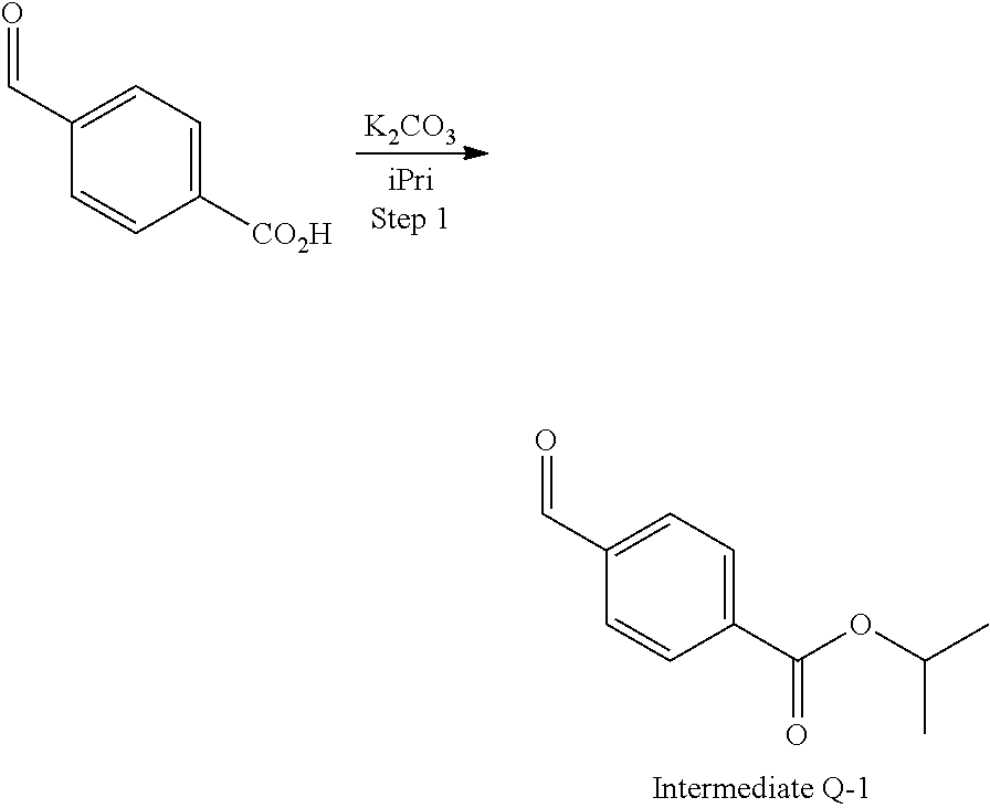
C1(C=O)=CC=C(C(OC(C)C)=O)C=C1.[K2CO3].C1(C=O)=CC=C([CO2H])C=C1
